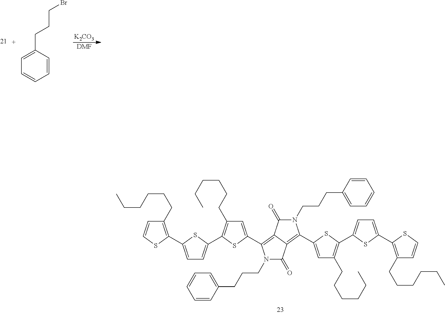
C1(CCCCCC)=C(C2=CC=C(C3=C(CCCCCC)C=C(C4=C5C(=C(C6=CC(CCCCCC)=C(C7=CC=C(C8=C(CCCCCC)C=CS8)S7)S6)N(CCCC6=CC=CC=C6)C5=O)C(=O)N4CCCC4=CC=CC=C4)S3)S2)SC=C1.[K2CO3].[DMF].C1=C(CCCBr)C=CC=C1
